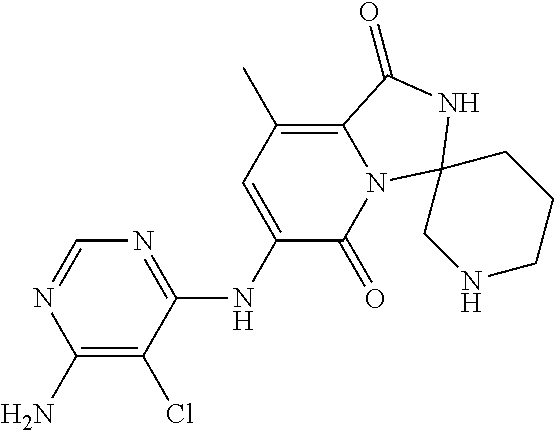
N1=C(NC2=CC(C)=C3N(C2=O)C2(NC3=O)CNCCC2)C(Cl)=C(N)N=C1
